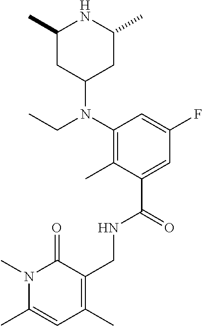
C1(N(CC)C2CC(C)NC(C)C2)=C(C)C(C(=O)NCC2=C(C)C=C(C)N(C)C2=O)=CC(F)=C1
